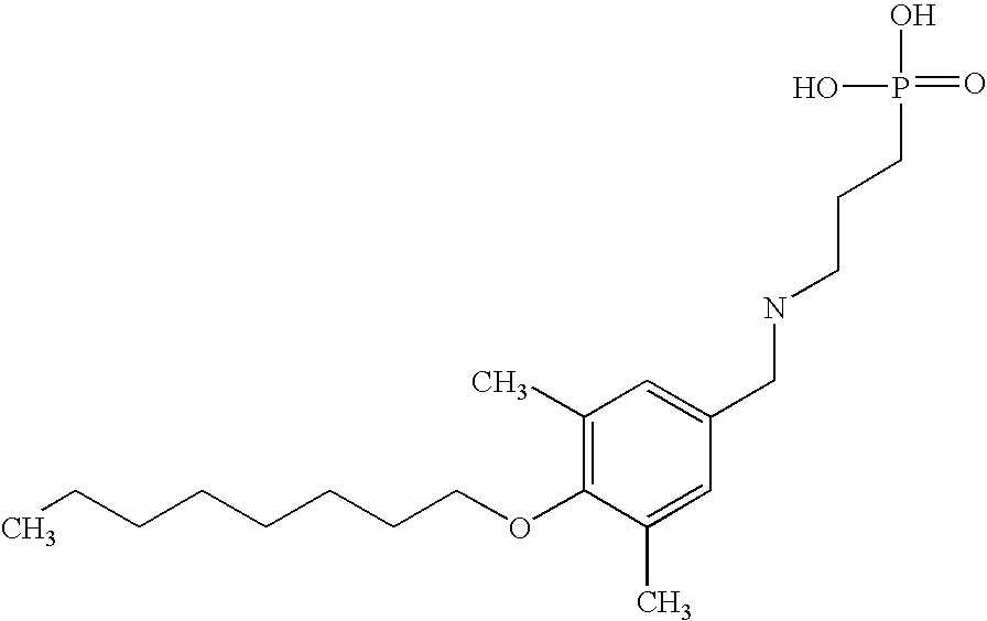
C(COC1=C(C)C=C(CNCCCP(=O)(O)O)C=C1C)CCCCCC
